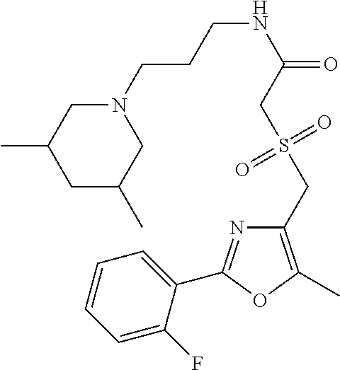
C1=CC=C(F)C(C2=NC(CS(CC(NCCCN3CC(C)CC(C)C3)=O)(=O)=O)=C(C)O2)=C1
